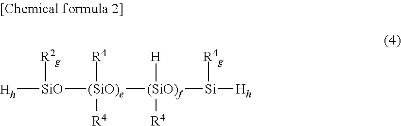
[Hh][SiO]([(SiO)e]([(SiO)f]([Si]([Hh])[R4g])([H])[R4])([R4])[R4])[R2g]
